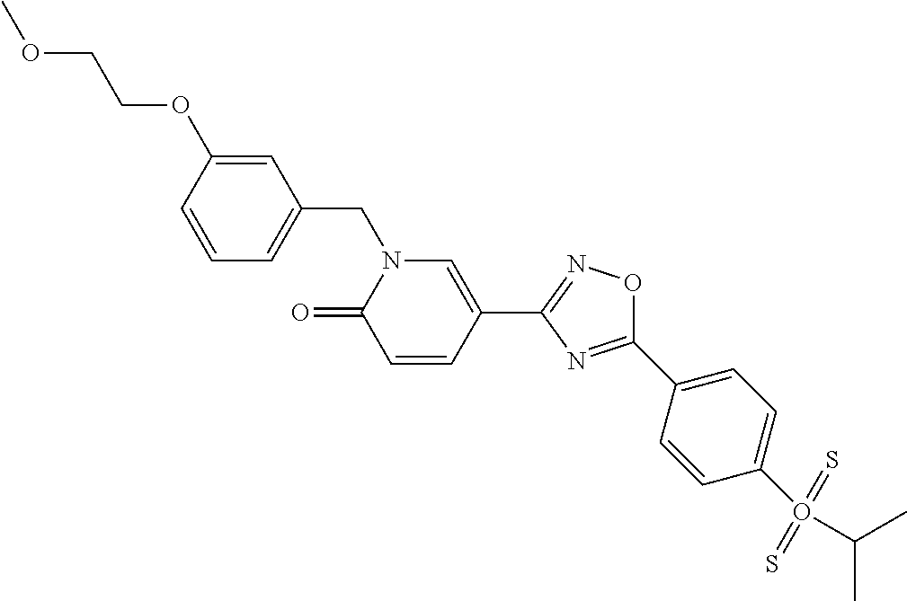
C1=CC(OCCOC)=CC(CN2C(=O)C=CC(C3=NOC(C4=CC=C(O(C(C)C)(=S)=S)C=C4)=N3)=C2)=C1
